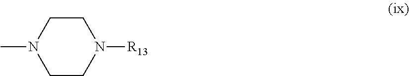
C1CN([R13])CCN1C
